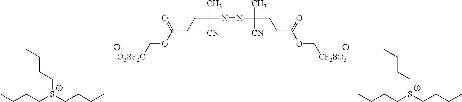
C(C(N=NC(CCC(OC[CF2SO3])=O)(C)[CN])(C)[CN])CC(OC[O3SF2C])=O.C(CC[S+](CCCC)CCCC)C.C(CC[S+](CCCC)CCCC)C
